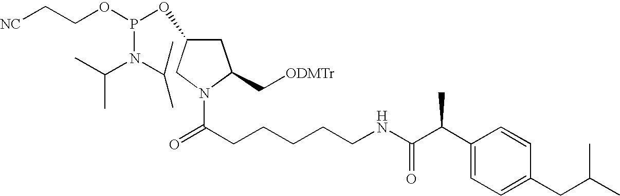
C(CCNC(C(C1=CC=C(CC(C)C)C=C1)C)=O)CCC(N1C(C[ODMTr])CC(OP(OCC[NC])N(C(C)C)C(C)C)C1)=O
